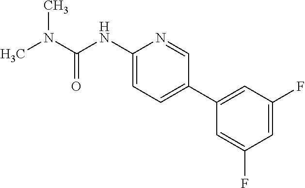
CN(C(=O)NC1=CC=C(C2=CC(F)=CC(F)=C2)C=N1)C
